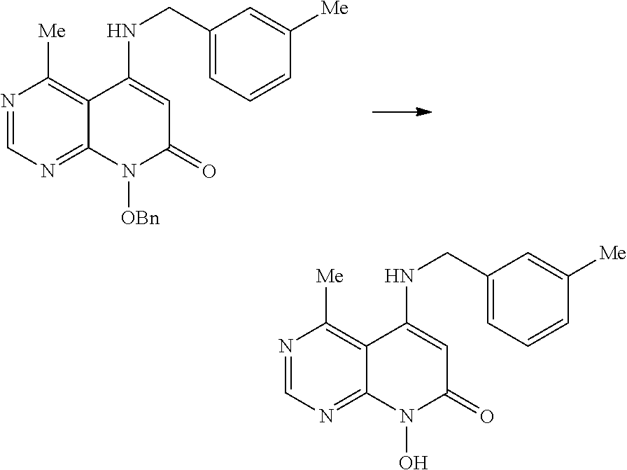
N1=CN=C2C(=C1[Me])C(NCC1=CC=CC([Me])=C1)=CC(=O)N2[OBn].N1=CN=C2C(=C1[Me])C(NCC1=CC=CC([Me])=C1)=CC(=O)N2O
